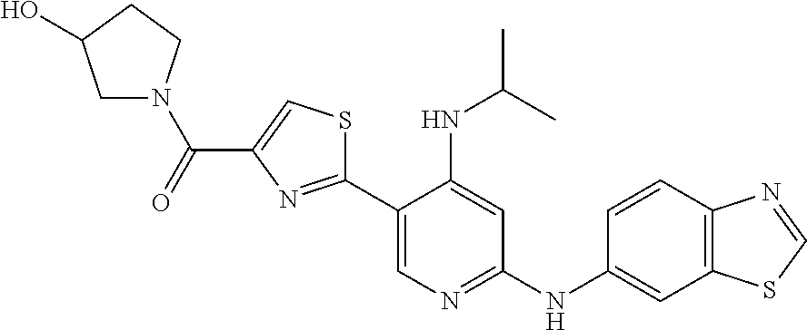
C1(C2=NC(C(=O)N3CC(O)CC3)=CS2)=CN=C(NC2=CC3=C(C=C2)N=CS3)C=C1NC(C)C
